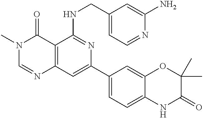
C12=C(C=C(C3=CC=C4C(=C3)OC(C)(C)C(=O)N4)N=C1NCC1=CC=NC(N)=C1)N=CN(C)C2=O
